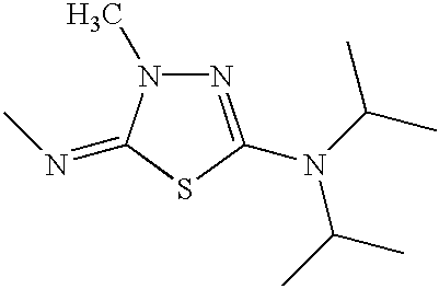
N1=C(N(C(C)C)C(C)C)SC(=NC)N1C
